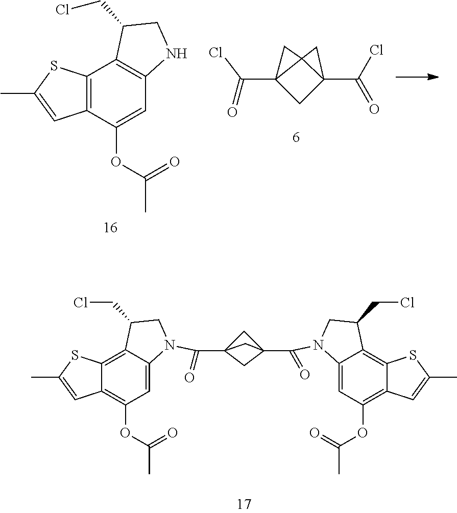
C12=C(C(OC(C)=O)=CC3=C1C(CCl)CN3)C=C(C)S2.C(=O)(C12CC3(C(=O)Cl)C1(C2)C3)Cl.C12=C3C(=CC(OC(=O)C)=C1C=C(C)S2)N(C(=O)C12CC(C(N4C5=CC(OC(=O)C)=C6C(=C5C(CCl)C4)SC(C)=C6)=O)(C1)C2)CC3CCl
